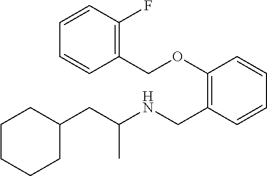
C1=CC=CC(CNC(CC2CCCCC2)C)=C1OCC1=C(F)C=CC=C1
